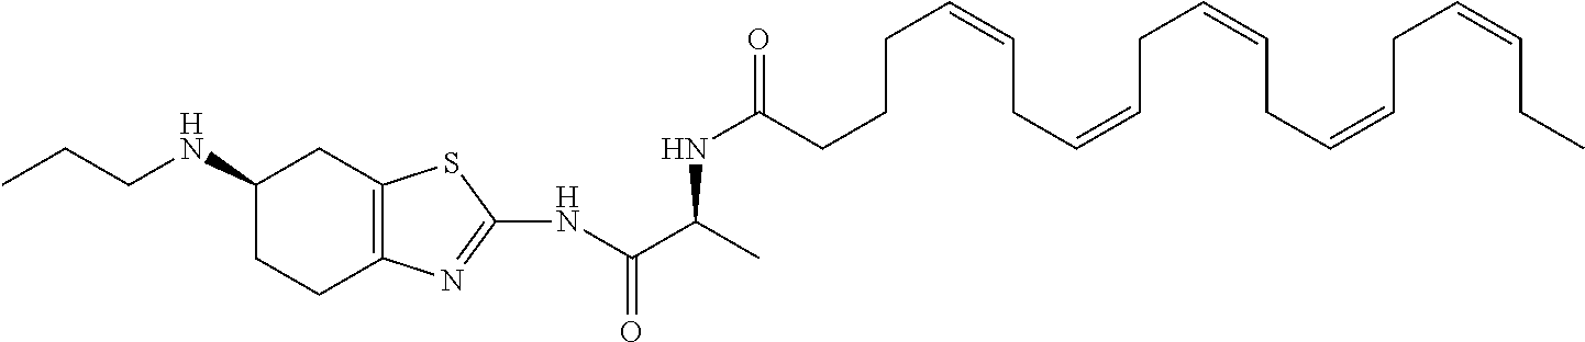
C1(NCCC)CCC2=C(C1)SC(NC(C(NC(=O)CCCC=CCC=CCC=CCC=CCC=CCC)C)=O)=N2
